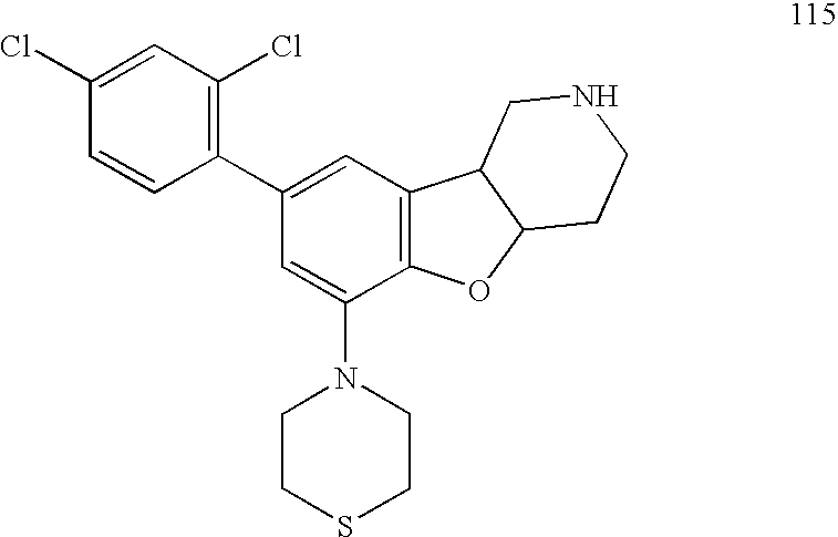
C1=C(Cl)C=CC(C2=CC3=C(C(N4CCSCC4)=C2)OC2C3CNCC2)=C1Cl
